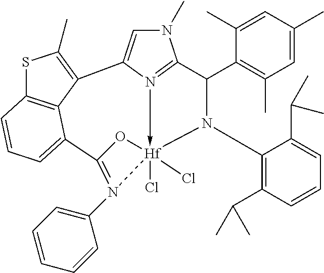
N1(C)C=C2N3->[Hf]4(Cl)(Cl)(N(C5=C(C(C)C)C=CC=C5C(C)C)C(C5=C(C)C=C(C)C=C5C)C=31)OC(=N4C1=CC=CC=C1)C1=CC=CC3=C1C2=C(C)S3
